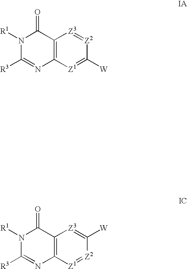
N1([R1])C([R3])=NC2=C(C1=O)[Z3]=[Z2]C([W])=[Z1]2.N1([R1])C([R3])=NC2=C(C1=O)[Z3]=C([W])[Z2]=[Z1]2
